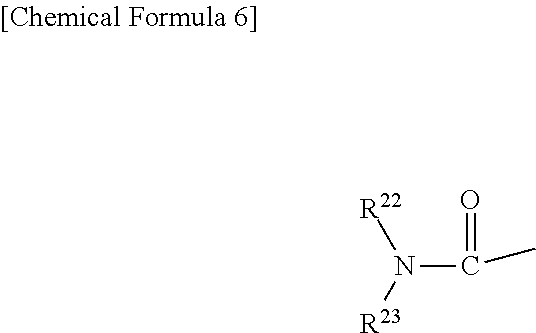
N(C(C)=O)([R23])[R22]
